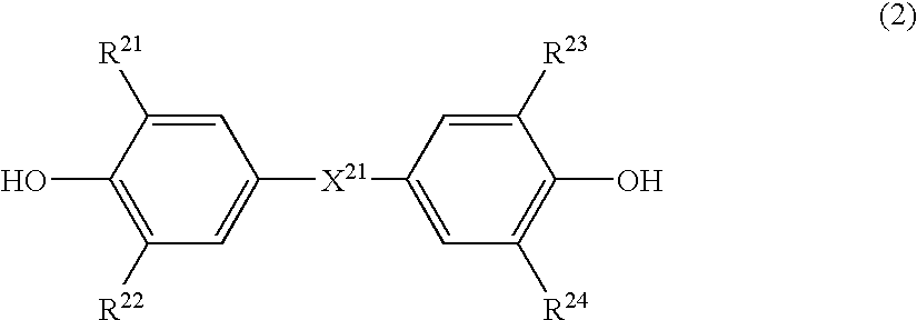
OC1=C([R22])C=C([X21]C2=CC([R24])=C(O)C([R23])=C2)C=C1[R21]
